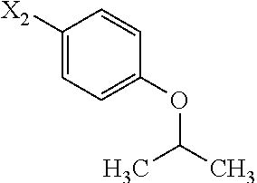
C1([X2])=CC=C(OC(C)C)C=C1
